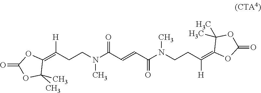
C(CC(=C1OC(=O)OC1(C)C)[H])N(C(C=CC(=O)N(CCC(=C1OC(=O)OC1(C)C)[H])C)=O)C
